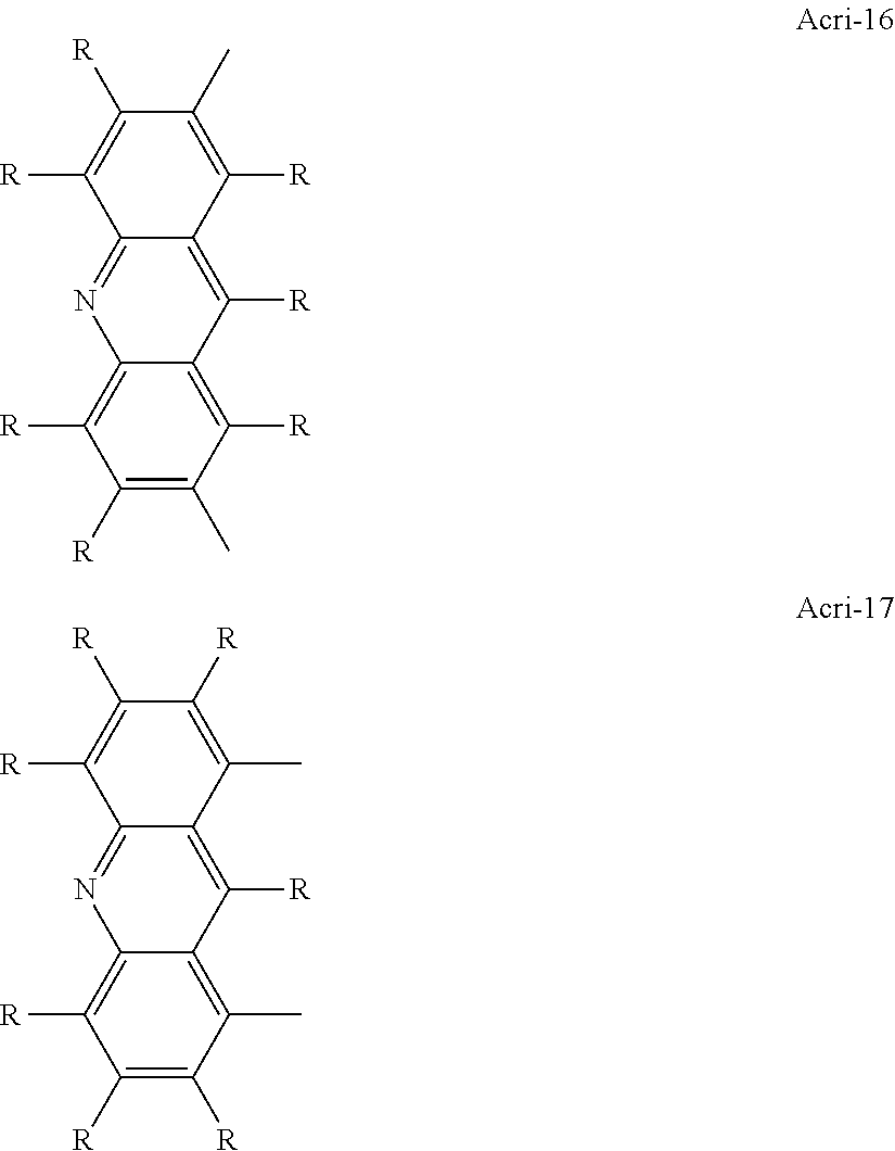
C12=C([R])C([R])=C(C)C([R])=C1C([R])=C1C(=N2)C([R])=C([R])C(C)=C1[R].C1([R])=C([R])C(C)=C2C(=C1[R])N=C1C(=C2[R])C(C)=C([R])C([R])=C1[R]
